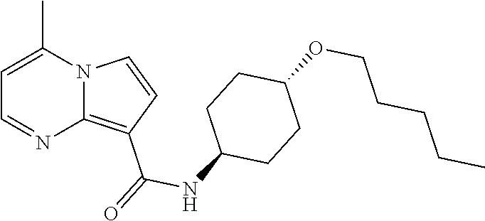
C1=C(C)N2C(=C(C(=O)NC3CCC(OCCCCC)CC3)C=C2)N=C1
